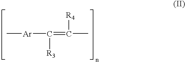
C[Ar]C([R3])=C(C)[R4]
